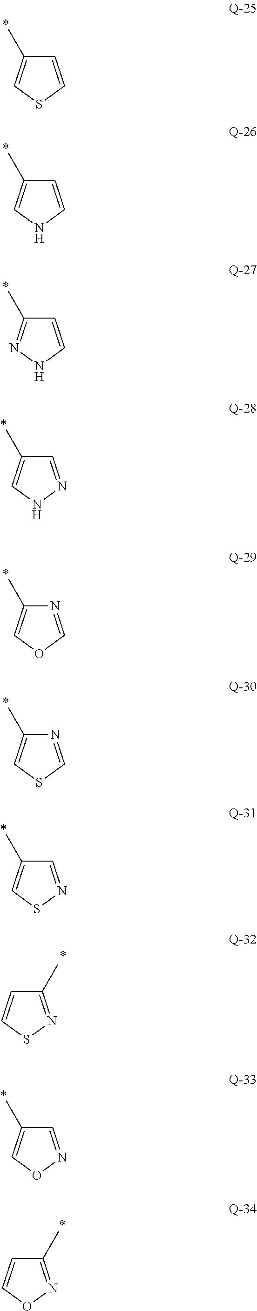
C1=CSC=C1C.C1=CNC=C1C.C1=CNN=C1C.C1=NNC=C1C.N1=COC=C1C.N1=CSC=C1C.C1=NSC=C1C.C1(C)=NSC=C1.C1=NOC=C1C.C1(C)=NOC=C1
